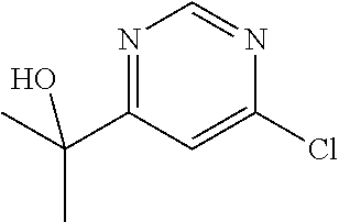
N1=C(C(C)(C)O)C=C(Cl)N=C1
